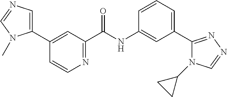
C1(C2=CN=CN2C)=CC(C(NC2=CC(C3=NN=CN3C3CC3)=CC=C2)=O)=NC=C1
